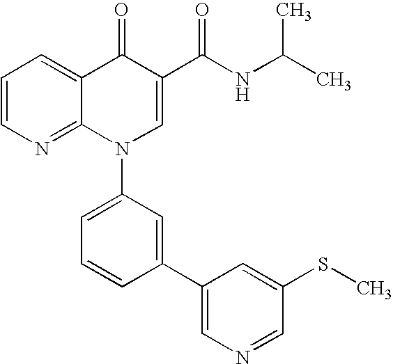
C1=CN=C2C(=C1)C(=O)C(C(NC(C)C)=O)=CN2C1=CC=CC(C2=CN=CC(SC)=C2)=C1
